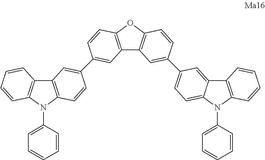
C12=C(OC3=C1C=C(C1=CC=C4C(=C1)C1=C(N4C4=CC=CC=C4)C=CC=C1)C=C3)C=CC(C1=CC3=C(N(C4=CC=CC=C4)C4=C3C=CC=C4)C=C1)=C2
